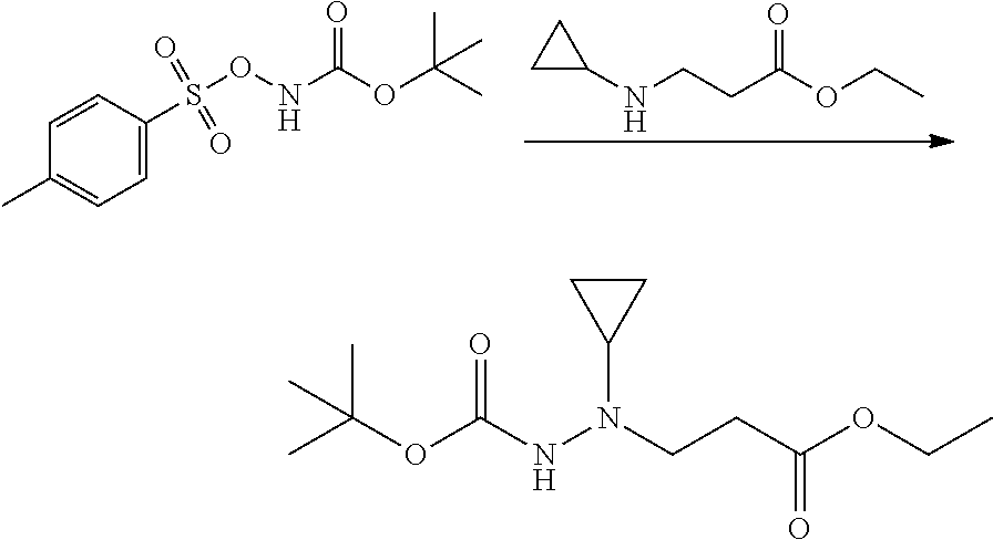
C1=C(S(ONC(OC(C)(C)C)=O)(=O)=O)C=CC(C)=C1.N(CCC(OCC)=O)C1CC1.O(C(NN(CCC(OCC)=O)C1CC1)=O)C(C)(C)C
